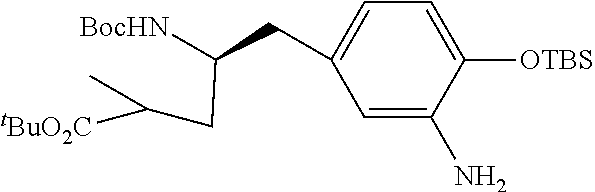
C1=C(N)C([OTBS])=CC=C1CC([BocHN])CC(C)[tBuO2C]
